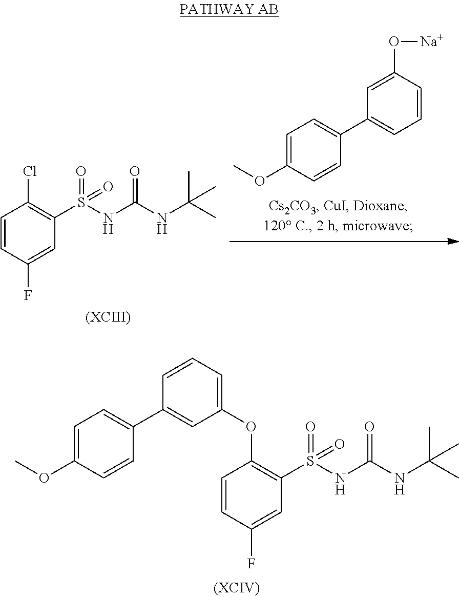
C1=CC(F)=CC(S(=O)(=O)NC(NC(C)(C)C)=O)=C1OC1=CC=CC(C2=CC=C(OC)C=C2)=C1.C1=C(OC)C=CC(C2=CC=CC(O[Na])=C2)=C1.C1=CC(F)=CC(S(=O)(=O)NC(NC(C)(C)C)=O)=C1Cl.[(XCIII)]
